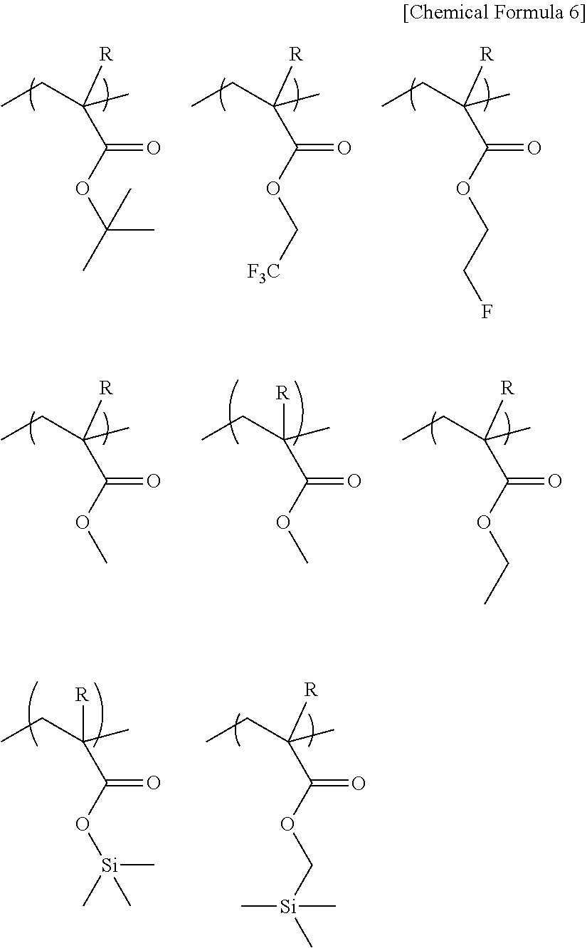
C(C([R])(C)CC)(=O)OC(C)(C)C.C(C([R])(C)CC)(=O)OC[F3C].C(C([R])(C)CC)(=O)OCCF.C(C([R])(C)CC)(=O)OC.C(C([R])(C)CC)(=O)OC.C(C([R])(C)CC)(=O)OCC.C(C([R])(C)CC)(=O)O[Si](C)(C)C.C(C([R])(C)CC)(=O)OC[Si](C)(C)C
